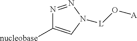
N1=NN([L]O[A])C=C1[nucleobase]
